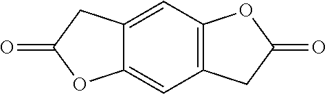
C12=CC3=C(C=C1OC(=O)C2)CC(=O)O3
